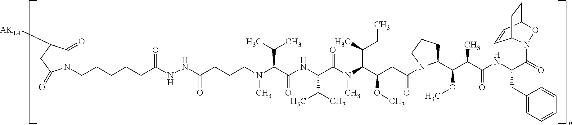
C(N(C(C(NC(C(N(C(C(CC(N1C(C(C(C(NC(C(=O)N2C3C=CC(CC3)O2)CC2=CC=CC=C2)=O)C)OC)CCC1)=O)OC)C(CC)C)C)=O)C(C)C)=O)C(C)C)C)CCC(NNC(CCCCCN1C(=O)C([AK1A])CC1=O)=O)=O
